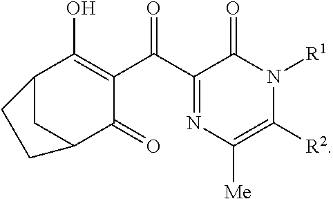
C12C(O)=C(C(C3=NC([Me])=C([R2])N([R1])C3=O)=O)C(=O)C(C1)CC2
